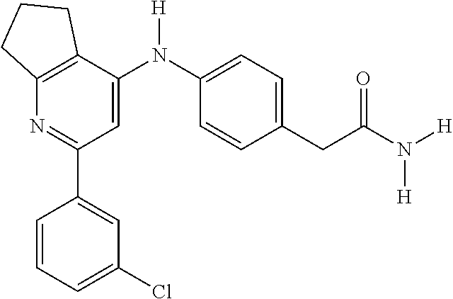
C1(C2=CC(Cl)=CC=C2)=NC2=C(C(N(C3=CC=C(CC(N([H])[H])=O)C=C3)[H])=C1)CCC2
